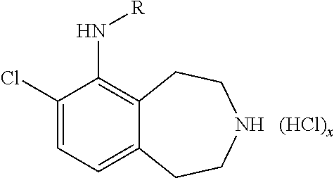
C12=CC=C(Cl)C(N[R])=C1CCNCC2
